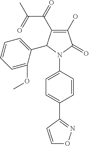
O=C(C)C(=O)C1=C(O)C(=O)N(C2=CC=C(C3=NOC=C3)C=C2)C1C1=CC=CC=C1OC
